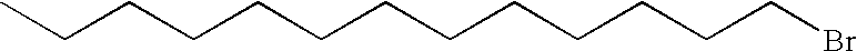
CCCCCCCCCCCCCBr
